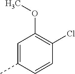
C1=C(C)C=CC(Cl)=C1OC
